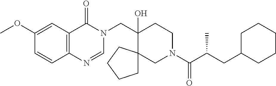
C(C1(O)CCN(C(C(CC2CCCCC2)C)=O)CC12CCCC2)N1C(=O)C2=C(N=C1)C=CC(OC)=C2
